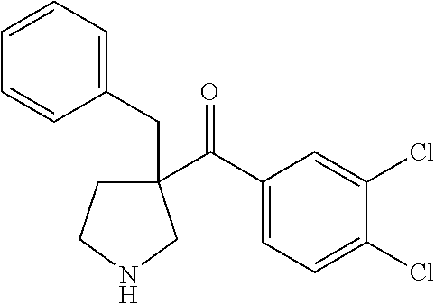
C(=O)(C1(CC2=CC=CC=C2)CCNC1)C1=CC=C(Cl)C(Cl)=C1
